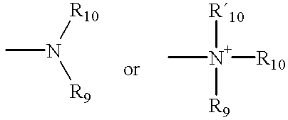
CN([R10])[R9].C[N+]([R9])([R10])[R10]
